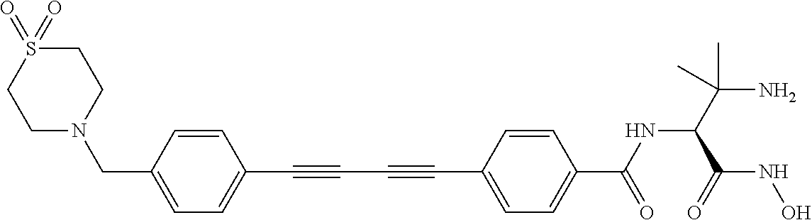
C1=CC(CN2CCS(=O)(=O)CC2)=CC=C1C#CC#CC1=CC=C(C(NC(C(N)(C)C)C(NO)=O)=O)C=C1
